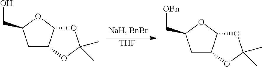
C1C2C(OC1CO)OC(C)(C)O2.[THF].C1C2C(OC1C[OBn])OC(C)(C)O2
